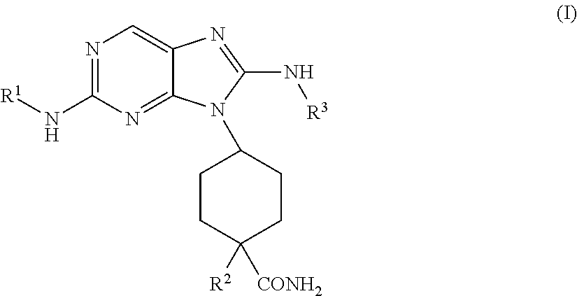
N1=C(N[R1])N=C2C(=C1)N=C(N[R3])N2C1CCC([R2])([CONH2])CC1
